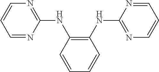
C1=NC(NC2=C(NC3=NC=CC=N3)C=CC=C2)=NC=C1
